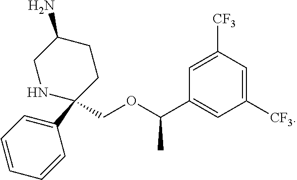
C1(COC(C2=CC([CF3])=CC([CF3])=C2)C)(C2=CC=CC=C2)CCC(N)CN1
